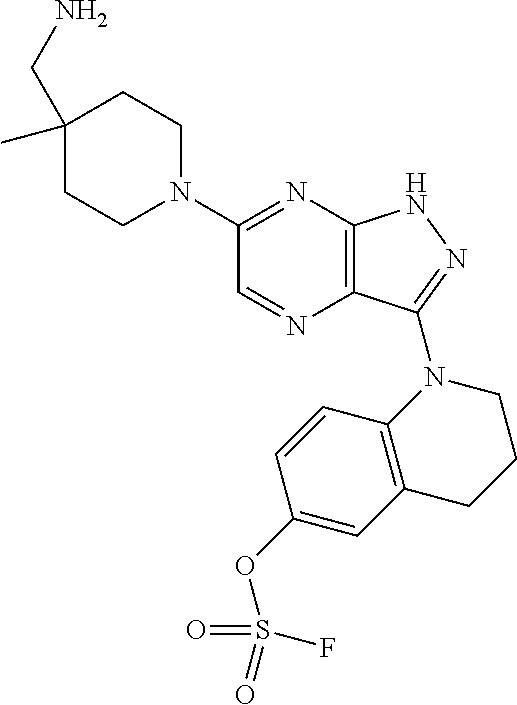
C12=C(C(N3C4=C(CCC3)C=C(OS(=O)(=O)F)C=C4)=NN1)N=CC(N1CCC(C)(CN)CC1)=N2
